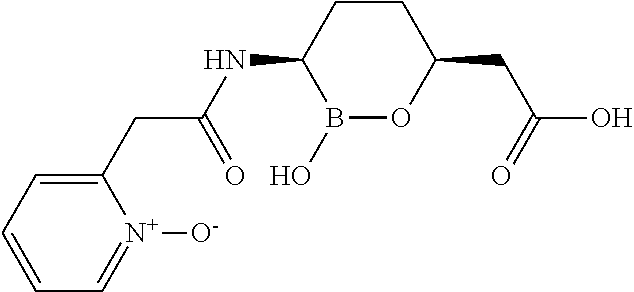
B1(O)OC(CC(O)=O)CCC1NC(CC1=CC=CC=[N+]1[O-])=O
